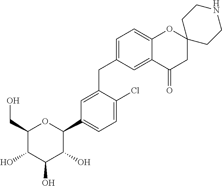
C1=C(CC2=CC=C3C(=C2)C(=O)CC2(O3)CCNCC2)C(Cl)=CC=C1C1C(O)C(O)C(O)C(CO)O1
